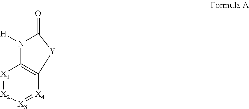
[X1]1=[X2][X3]=[X4]C2=C1N([H])C(=O)[Y]2
